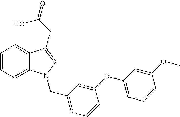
C1=CC=C2C(=C1)C(CC(=O)O)=CN2CC1=CC=CC(OC2=CC=CC(OC)=C2)=C1
